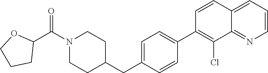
C1=C(CC2CCN(C(C3OCCC3)=O)CC2)C=CC(C2=C(Cl)C3=NC=CC=C3C=C2)=C1
